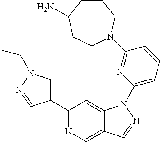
C1(C2=CN(CC)N=C2)=NC=C2C(=C1)N(C1=CC=CC(N3CCC(N)CCC3)=N1)N=C2
